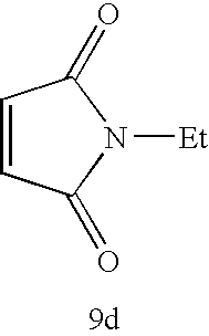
C1=CC(=O)N([Et])C1=O
